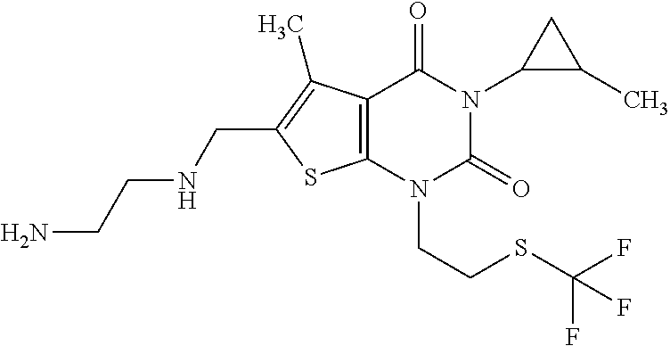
C12=C(N(CCSC(F)(F)F)C(=O)N(C3C(C)C3)C1=O)SC(CNCCN)=C2C
